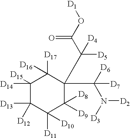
C1([D14])([D15])C([D13])([D12])C([D11])([D10])C([D9])([D8])C(C(C(O[D1])=O)([D5])[D4])(C([D6])(N([D3])[D2])[D7])C1([D17])[D16]
